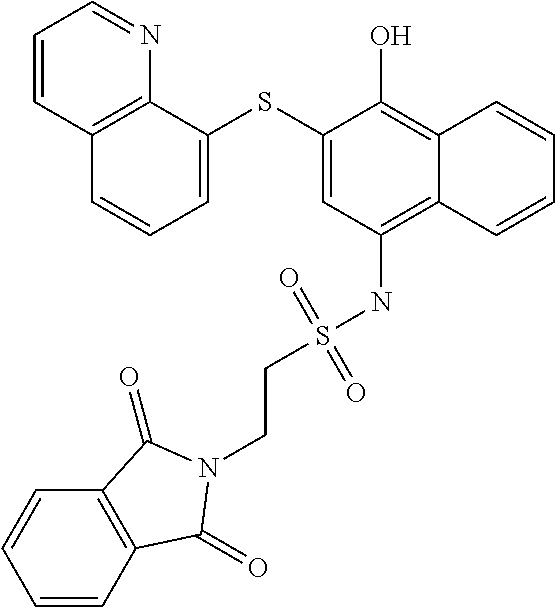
C1=C(SC2=CC=CC3=C2N=CC=C3)C(O)=C2C(=C1NS(CCN1C(=O)C3=C(C=CC=C3)C1=O)(=O)=O)C=CC=C2
